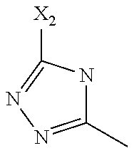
C1(C)=NN=C([X2])N1
